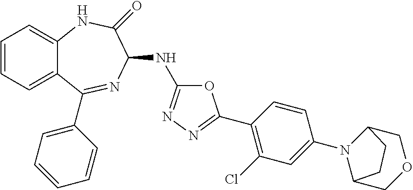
C1=CC=C2C(=C1)NC(=O)C(NC1=NN=C(C3=C(Cl)C=C(N4C5COCC4CC5)C=C3)O1)N=C2C1=CC=CC=C1
